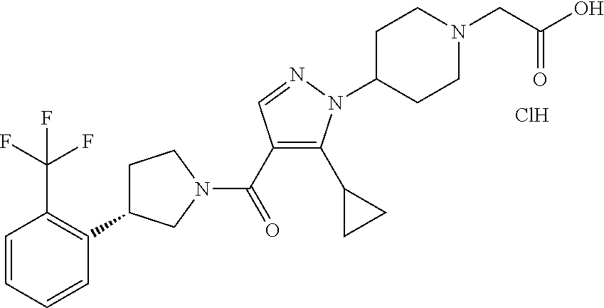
C1C(C2=C(C(F)(F)F)C=CC=C2)CN(C(=O)C2=C(C3CC3)N(C3CCN(CC(=O)O)CC3)N=C2)C1.Cl
